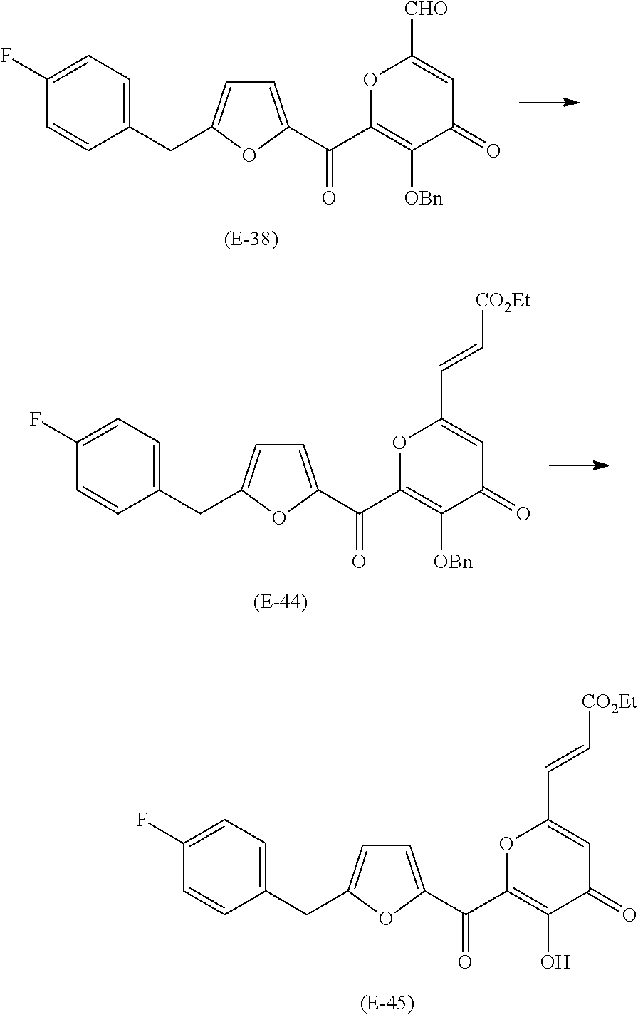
C1=C(C(C2=C([OBn])C(=O)C=C([CHO])O2)=O)OC(CC2=CC=C(F)C=C2)=C1.C1=C(C(C2=C([OBn])C(=O)C=C(C=C[CO2Et])O2)=O)OC(CC2=CC=C(F)C=C2)=C1.C1=C(C(C2=C(O)C(=O)C=C(C=C[CO2Et])O2)=O)OC(CC2=CC=C(F)C=C2)=C1
